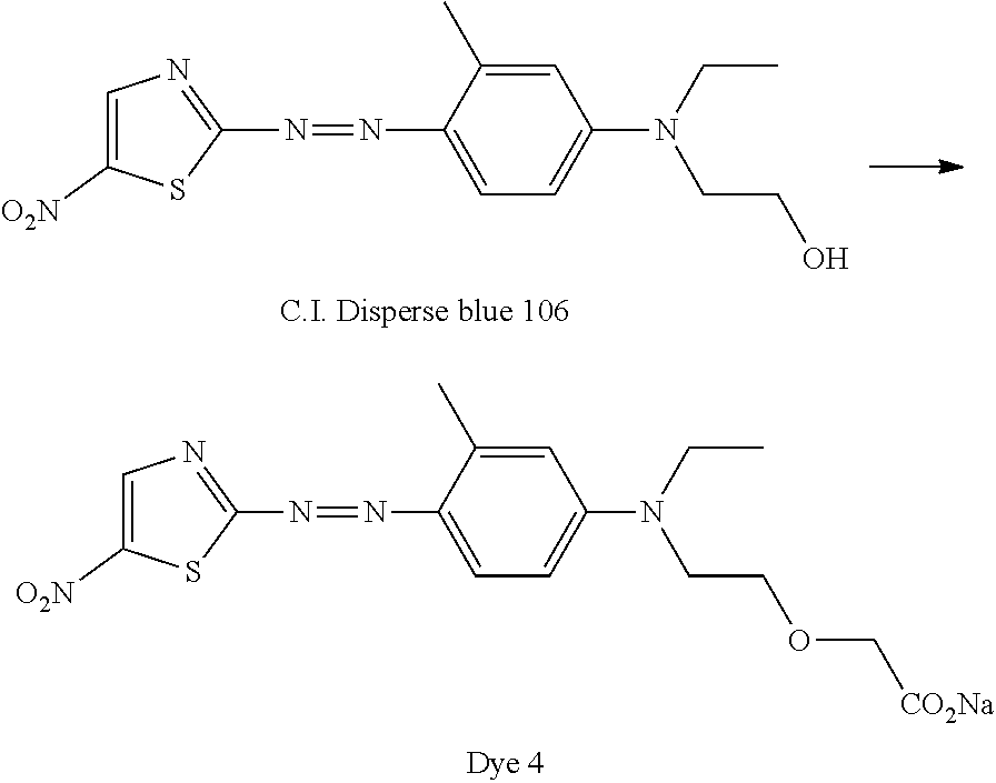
C1=C(C)C(N=NC2=NC=C([O2N])S2)=CC=C1N(CC)CCO.C1=C(C)C(N=NC2=NC=C([O2N])S2)=CC=C1N(CC)CCOC[CO2Na]
